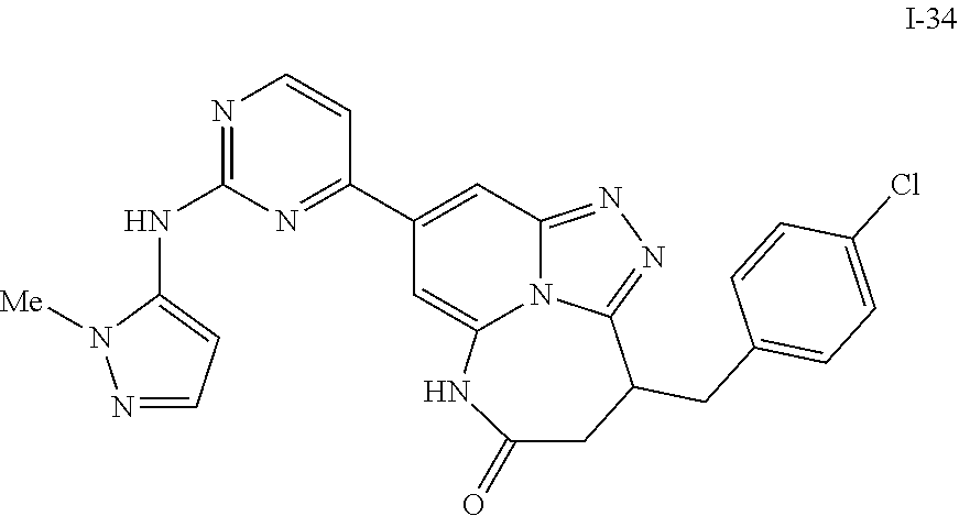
C1(C2=NC(NC3=CC=NN3[Me])=NC=C2)=CC2=NN=C3N2C(=C1)NC(=O)CC3CC1=CC=C(Cl)C=C1
